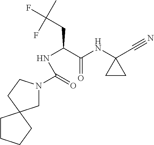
N(C(C(NC1(C#N)CC1)=O)CC(F)(C)F)C(=O)N1CC2(CC1)CCCC2
